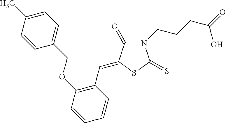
N1(CCCC(=O)O)C(=O)C(=CC2=C(OCC3=CC=C(C)C=C3)C=CC=C2)SC1=S
